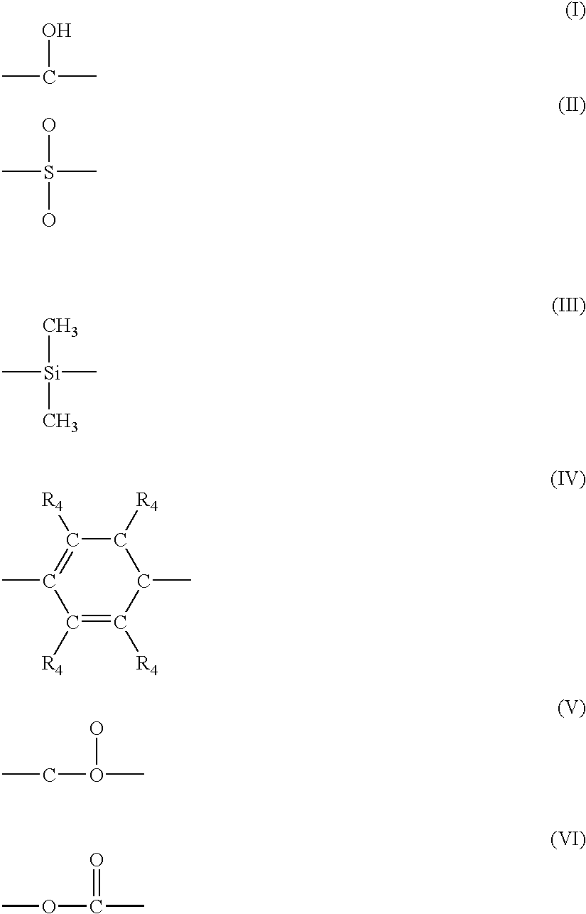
CC(C)O.CS(C)(O)O.C[Si](C)(C)C.C1(C)=C([R4])C([R4])C(C)C([R4])=C1[R4].C(O(C)O)C.O(C(C)=O)C
